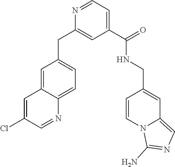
N1=CC=C(C(=O)NCC2=CC3=CN=C(N)N3C=C2)C=C1CC1=CC=C2C(=C1)C=C(Cl)C=N2
